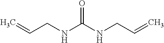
C(CNC(NCC=C)=O)=C
